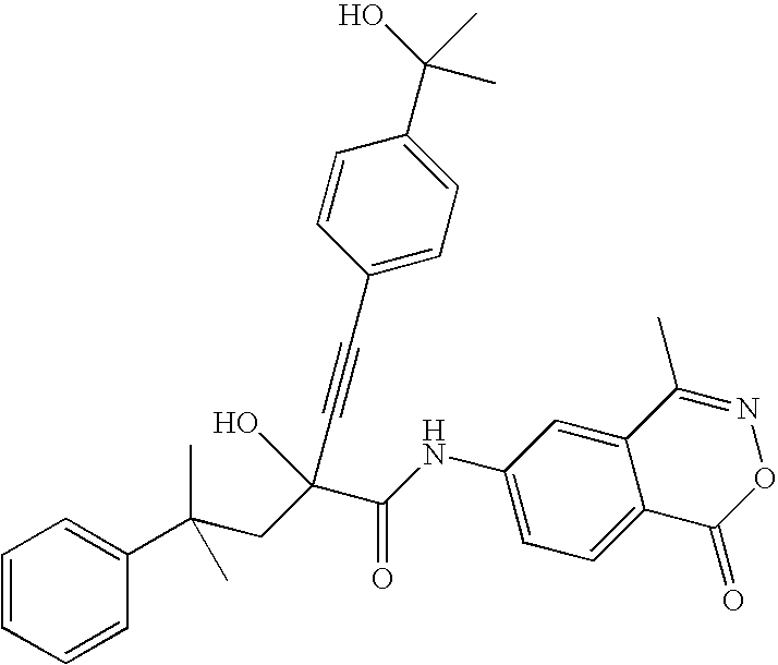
C1=CC=CC(C(CC(C(NC2=CC=C3C(=C2)C(C)=NOC3=O)=O)(C#CC2=CC=C(C(O)(C)C)C=C2)O)(C)C)=C1
